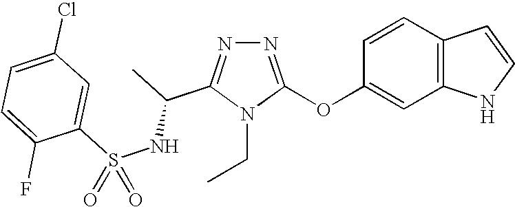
N1=C(OC2=CC3=C(C=C2)C=CN3)N(CC)C(C(C)NS(C2=CC(Cl)=CC=C2F)(=O)=O)=N1
